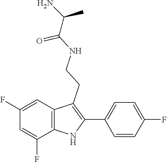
N(CCC1=C(C2=CC=C(F)C=C2)NC2=C1C=C(F)C=C2F)C(C(C)N)=O
